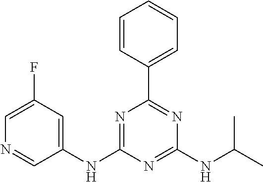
C1(NC2=NC(C3=CC=CC=C3)=NC(NC(C)C)=N2)=CC(F)=CN=C1
